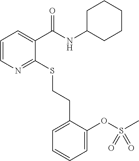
C1=CN=C(SCCC2=CC=CC=C2OS(C)(=O)=O)C(C(NC2CCCCC2)=O)=C1
